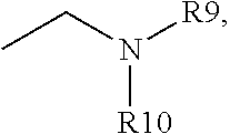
CCN([R9])[R10]
